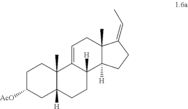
C1C([AcO])CC2([H])C(C)(C1)C1=CCC3(C)C([H])(C1([H])CC2)CCC3=CC
